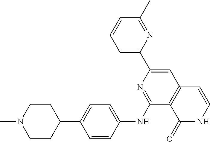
C1CN(C)CCC1C1=CC=C(NC2=NC(C3=CC=CC(C)=N3)=CC3=C2C(=O)NC=C3)C=C1
